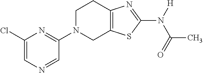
C1(Cl)=CN=CC(N2CC3=C(CC2)N=C(N([H])C(=O)C)S3)=N1
